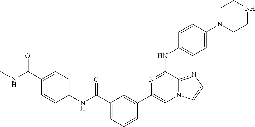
C1=CC(N2CCNCC2)=CC=C1NC1=NC(C2=CC(C(=O)NC3=CC=C(C(=O)NC)C=C3)=CC=C2)=CN2C1=NC=C2
